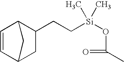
C1=CC2CC(CC[Si](OC(=O)C)(C)C)C1C2
